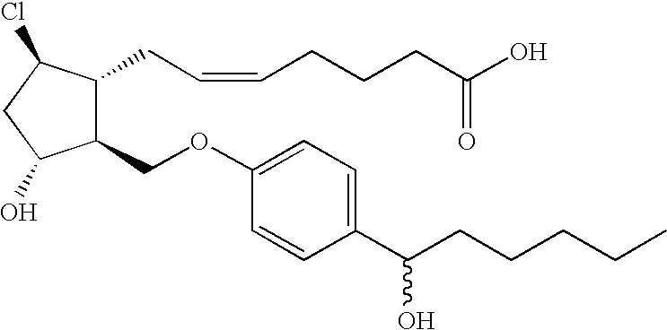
C1(OCC2C(CC=CCCCC(O)=O)C(Cl)CC2O)=CC=C(C(CCCCC)O)C=C1
